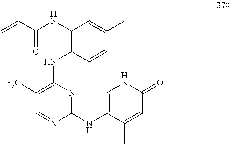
N1=C(NC2=CNC(=O)C=C2C)N=CC([F3C])=C1NC1=C(NC(C=C)=O)C=C(C)C=C1
